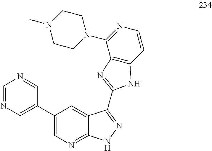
C1=NC=C(C2=CN=C3C(=C2)C(C2=NC4=C(C=CN=C4N4CCN(C)CC4)N2)=NN3)C=N1
